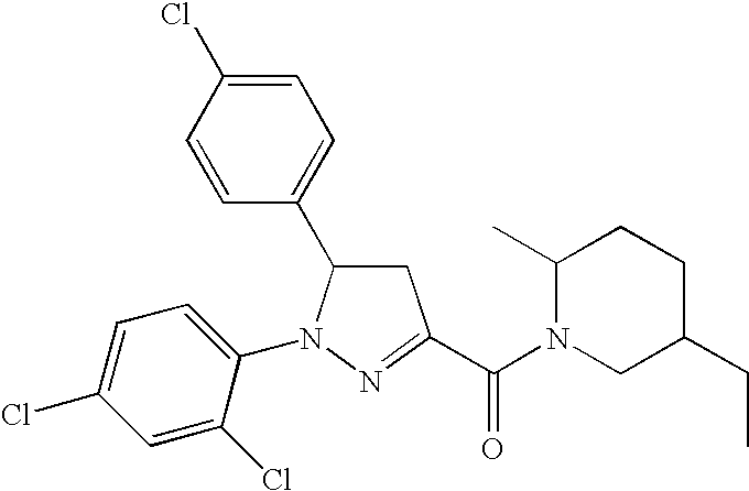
C1=C(Cl)C=CC(C2CC(C(=O)N3C(C)CCC(CC)C3)=NN2C2=CC=C(Cl)C=C2Cl)=C1
